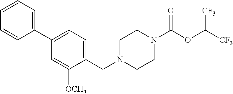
C1(C2=CC=CC=C2)=CC=C(CN2CCN(C(OC([CF3])[CF3])=O)CC2)C([OCH3])=C1
